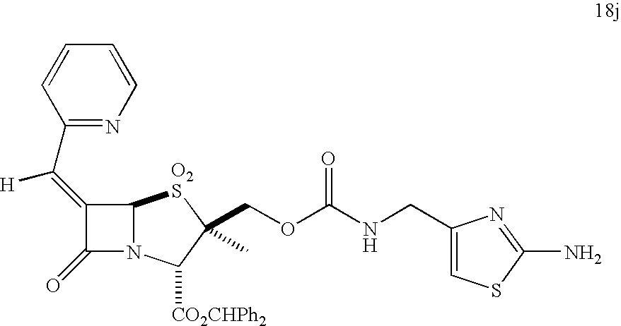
C1(=C(C2=NC=CC=C2)[H])C(=O)N2C1[O2S]C(COC(NCC1=CSC(N)=N1)=O)(C)C2[CO2CHPh2]
